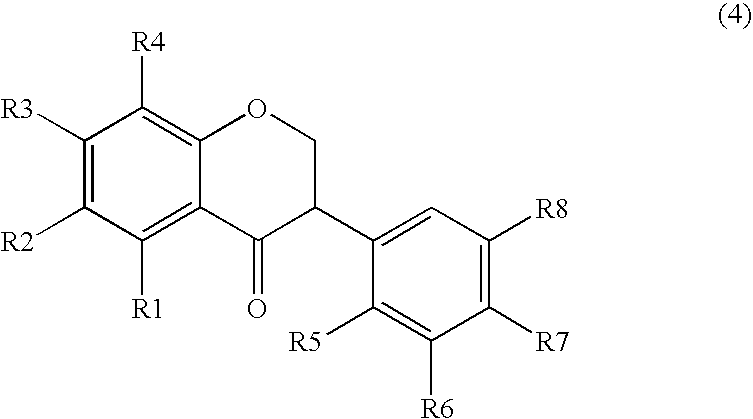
C1([R3])=C([R2])C([R1])=C2C(=C1[R4])OCC(C1=CC([R8])=C([R7])C([R6])=C1[R5])C2=O
